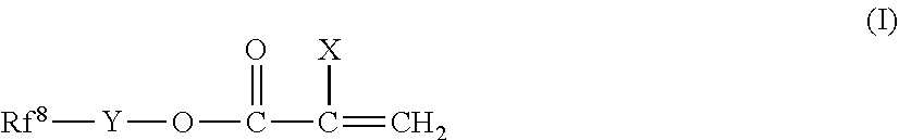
[Rf8][Y]OC(=O)C([X])=C
